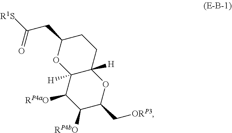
C1(CC([R1S])=O)OC2([H])C([H])(CC1)OC(C[ORP3])C([RP4bO])C2[RP4aO]
